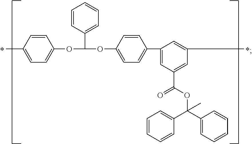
CC1=CC=C(OC(OC2=CC=C(C3=CC(C(OC(C4=CC=CC=C4)(C4=CC=CC=C4)C)=O)=CC(C)=C3)C=C2)C2=CC=CC=C2)C=C1
